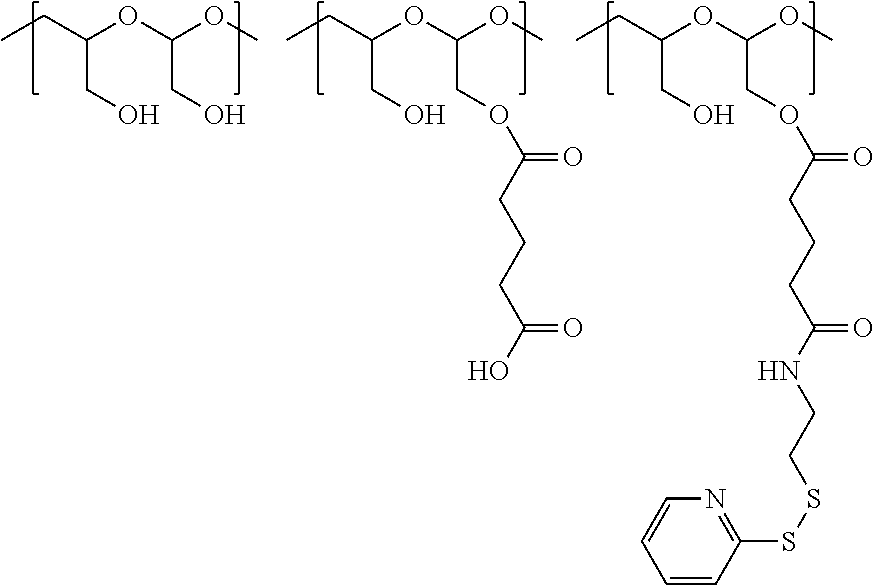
CCC(OC(OC)COC(=O)CCCC(NCCSSC1=NC=CC=C1)=O)CO.CCC(OC(OC)CO)CO.CCC(OC(OC)COC(=O)CCCC(O)=O)CO
